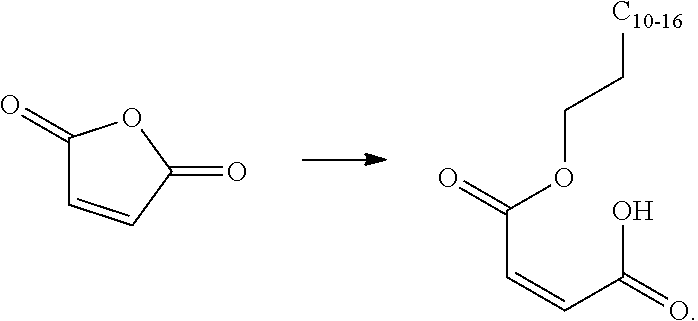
C1(=O)C=CC(=O)O1.O=C(OCC[C10-16])C=CC(=O)O
